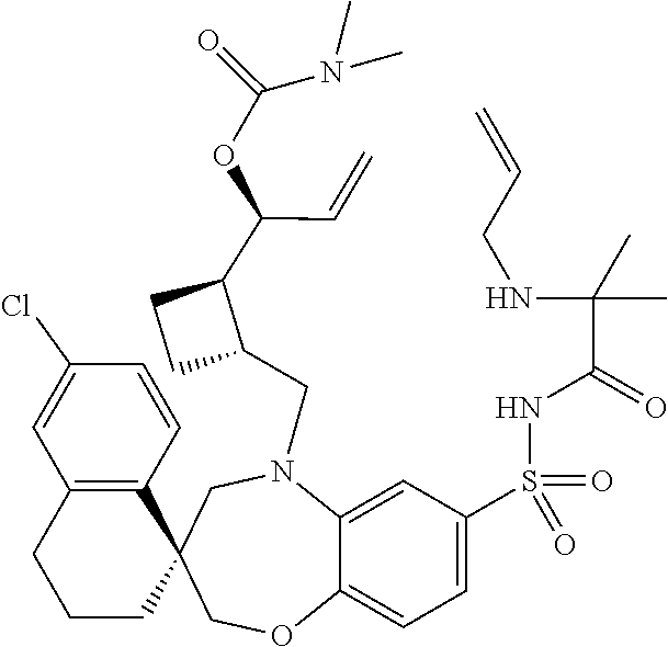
S(=O)(=O)(NC(C(NCC=C)(C)C)=O)C1=CC=C2C(=C1)N(CC1C(C(OC(N(C)C)=O)C=C)CC1)CC1(C3=C(C=C(Cl)C=C3)CCC1)CO2
